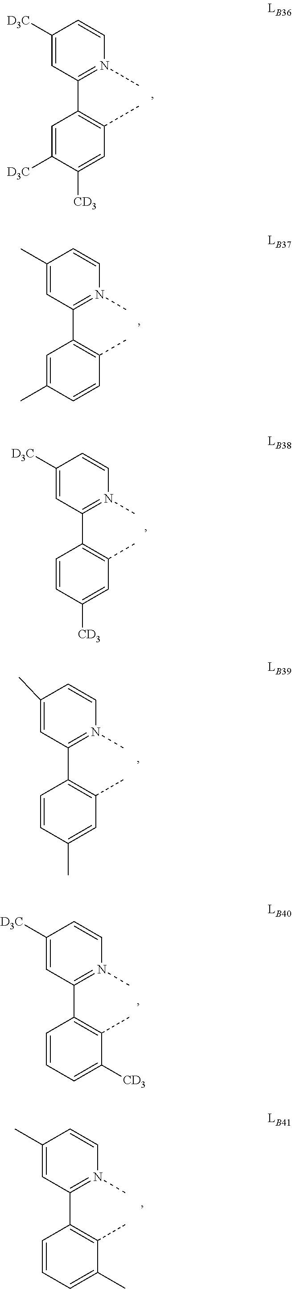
C1(C)=CC(C)=C(C2=N(C)C=CC(C)=C2)C=C1.C1=C(C)C(C)=C(C2=N(C)C=CC(C)=C2)C=C1.C1=CC(C)=C(C2=N(C)C=CC(C)=C2)C=C1C.C1([CD3])=CC(C)=C(C2=N(C)C=CC([D3C])=C2)C=C1[D3C].C1([CD3])=CC(C)=C(C2=N(C)C=CC([D3C])=C2)C=C1.C1=C([CD3])C(C)=C(C2=N(C)C=CC([D3C])=C2)C=C1
